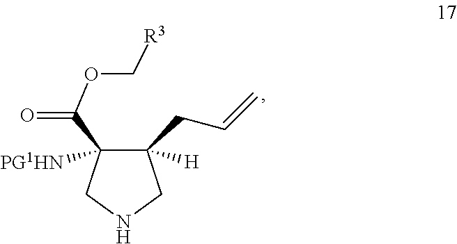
C1(C(=O)OC[R3])([PG1HN])C(CC=C)([H])CNC1
